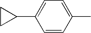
C1=CC(C)=CC=C1C1CC1
